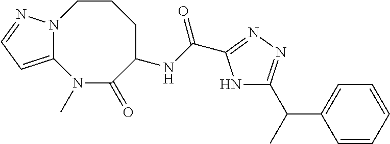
N12C(=CC=N1)N(C)C(=O)C(NC(=O)C1=NN=C(C(C)C3=CC=CC=C3)N1)CCC2
